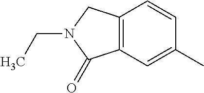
C12=C(C=C(C)C=C1)C(=O)N(CC)C2
